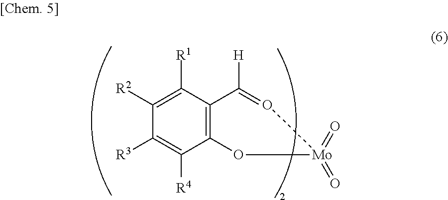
C12=C(C([R1])=C([R2])C([R3])=C1[R4])C([H])=O[Mo](=O)(=O)O2
